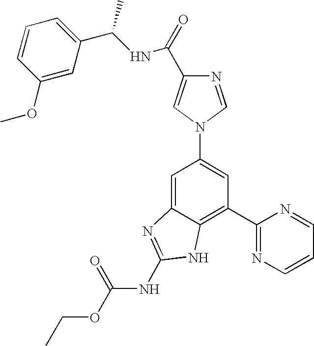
C1=C2C(=C(C3=NC=CC=N3)C=C1N1C=NC(C(=O)NC(C3=CC=CC(OC)=C3)C)=C1)NC(NC(OCC)=O)=N2
